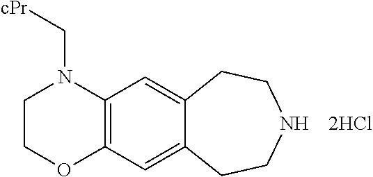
C1COC2=C(N1C[cPr])C=C1C(=C2)CCNCC1
